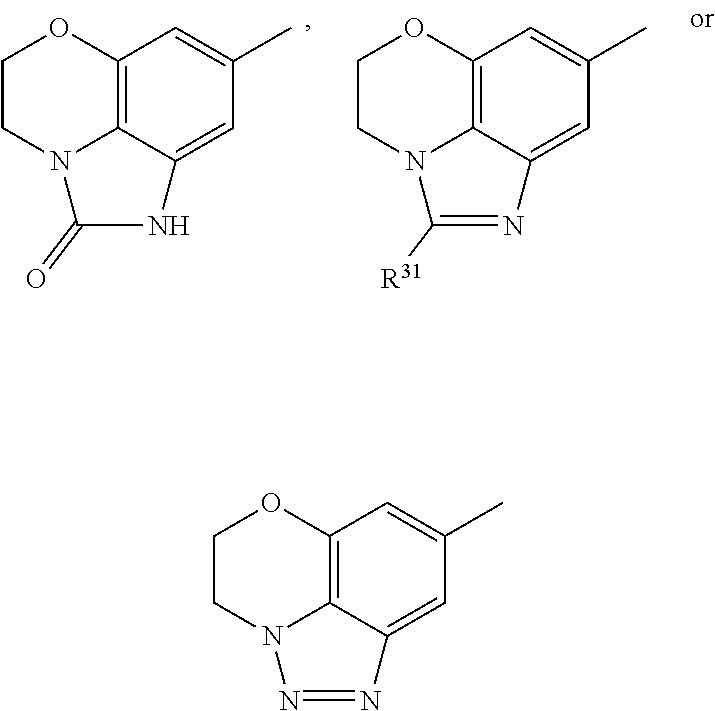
C12=C3C(=CC(C)=C1)NC(=O)N3CCO2.C12=C3C(=CC(C)=C1)N=C([R31])N3CCO2.C12=C3C(=CC(C)=C1)N=NN3CCO2
